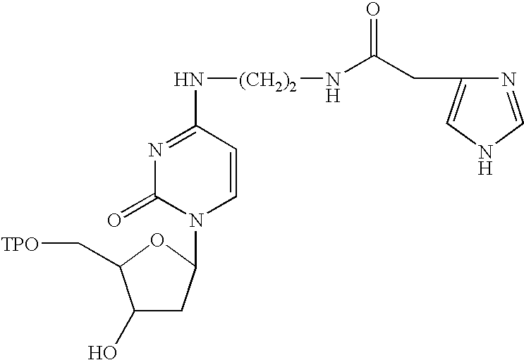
N1=C(N[(CH2)2]NC(CC2=CNC=N2)=O)C=CN(C2CC(O)C(C[TPO])O2)C1=O
